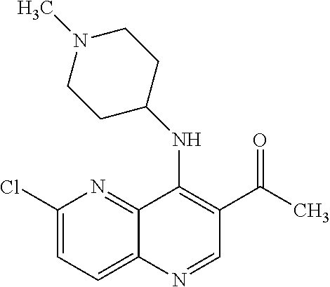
C1(Cl)=CC=C2C(=N1)C(NC1CCN(C)CC1)=C(C(=O)C)C=N2
